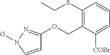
C1=CN([G])N=C1OCC1=C(SCC)C=CC=C1[COBr]
